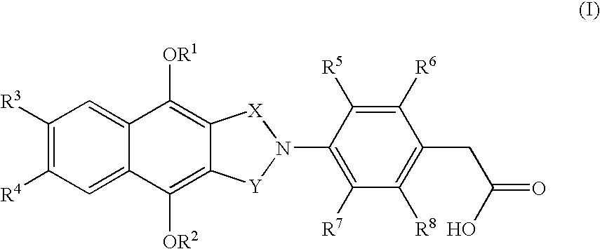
C1([R3])=C([R4])C=C2C(=C1)C([OR1])=C1C(=C2[OR2])[Y]N(C2=C([R7])C([R8])=C(CC(O)=O)C([R6])=C2[R5])[X]1
